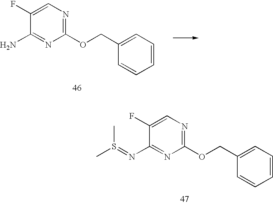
C1(F)=CN=C(OCC2=CC=CC=C2)N=C1N.C1(F)=CN=C(OCC2=CC=CC=C2)N=C1N=S(C)C
